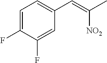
C1=C(F)C(F)=CC(C=C(C)[NO2])=C1
